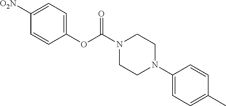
C1(OC(N2CCN(C3=CC=C(C)C=C3)CC2)=O)=CC=C([O2N])C=C1
